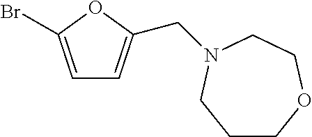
C1=C(Br)OC(CN2CCOCCC2)=C1
